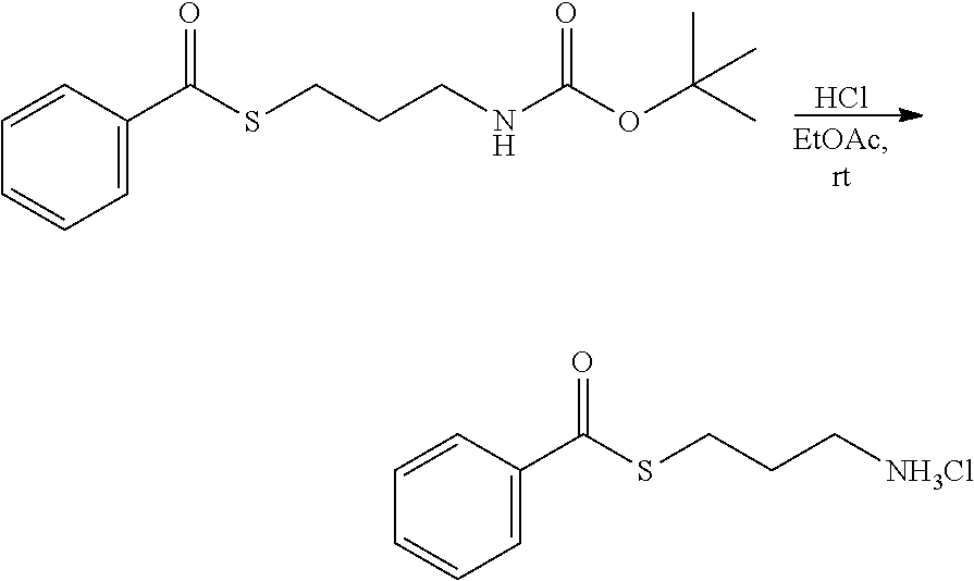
Cl.C1=CC(C(=O)SCCCNC(OC(C)(C)C)=O)=CC=C1.C1=CC(C(=O)SCCC[NH3Cl])=CC=C1
